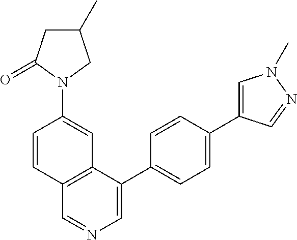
C1=CC(N2CC(C)CC2=O)=CC2=C1C=NC=C2C1=CC=C(C2=CN(C)N=C2)C=C1
